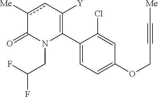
C1(C2=C([Y])cc([Me])C(=O)N2CC(F)F)=CC=C(OCC#C[Me])C=C1Cl
